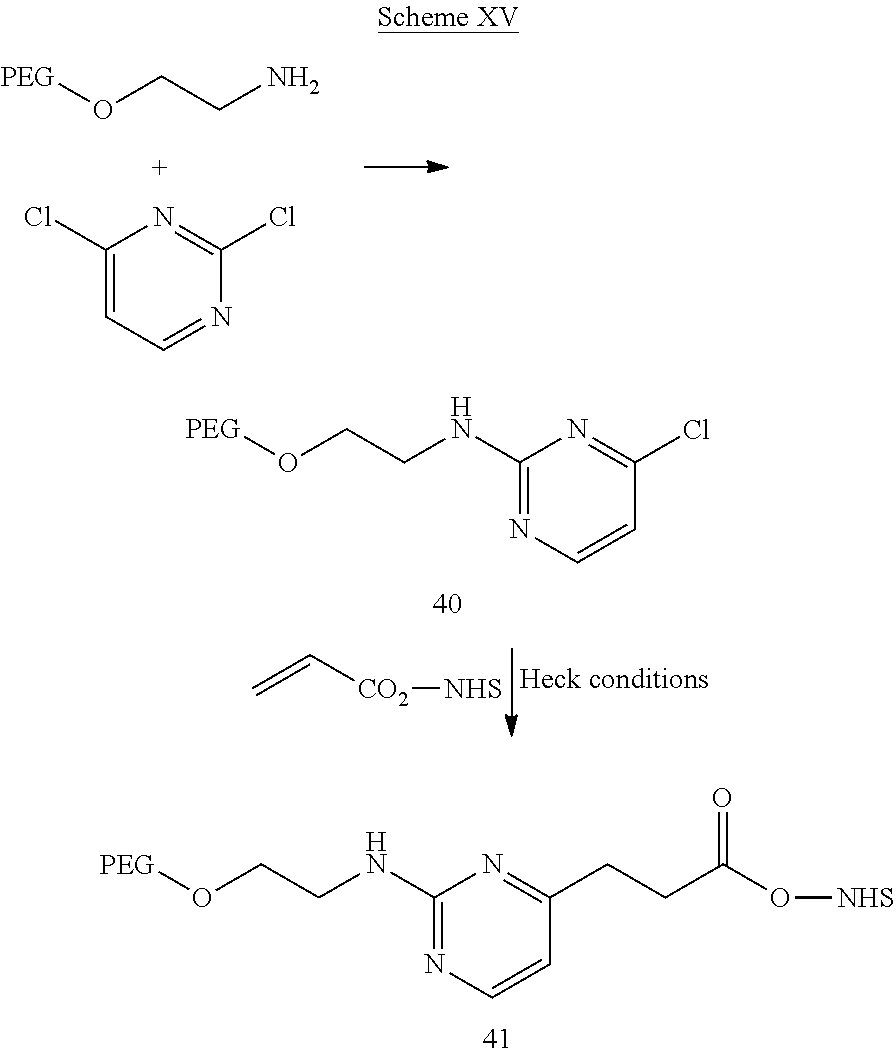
C1(Cl)=CC=NC(Cl)=N1.[PEG]OCCN.C=C[CO2][NHS].C1(NCCO[PEG])=NC=CC(Cl)=N1.C1(NCCO[PEG])=NC=CC(CCC(O[NHS])=O)=N1
